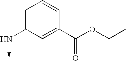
C1=C(N->C)C=C(C(OCC)=O)C=C1
